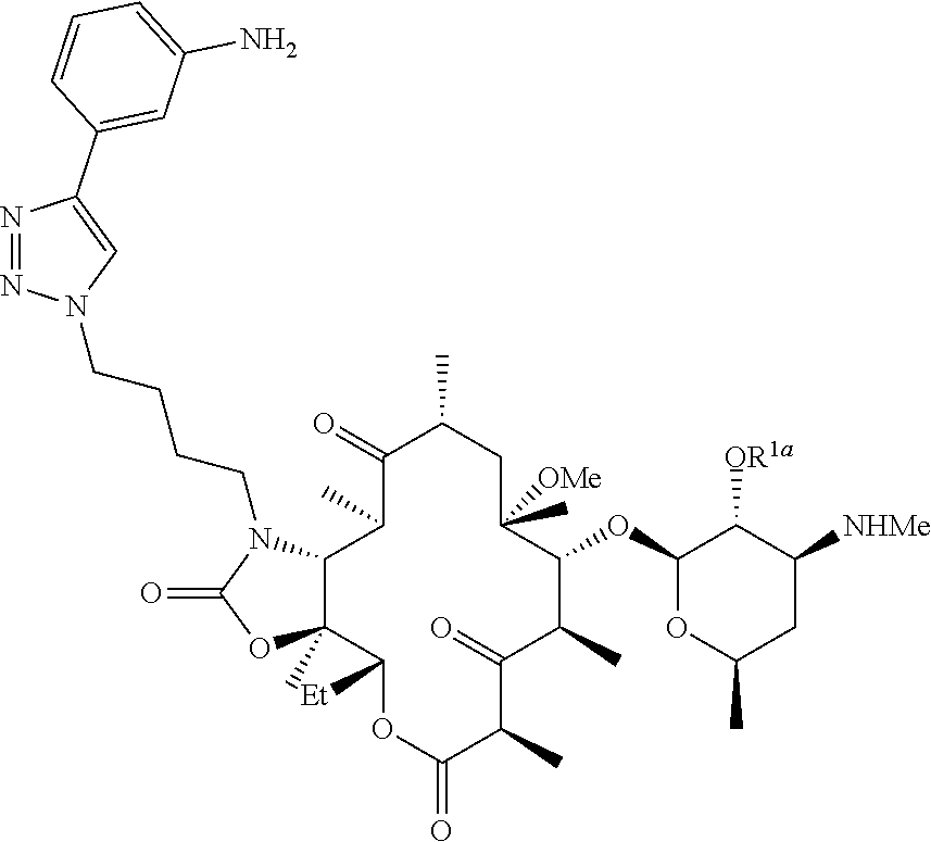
C1(=O)C(C)CC(C)([OMe])C(OC2OC(C)CC([NHMe])C2[OR1a])C(C)C(=O)C(C)C(=O)OC([Et])C2(C)C(C1C)N(CCCCN1N=NC(C3=CC(N)=CC=C3)=C1)C(=O)O2
